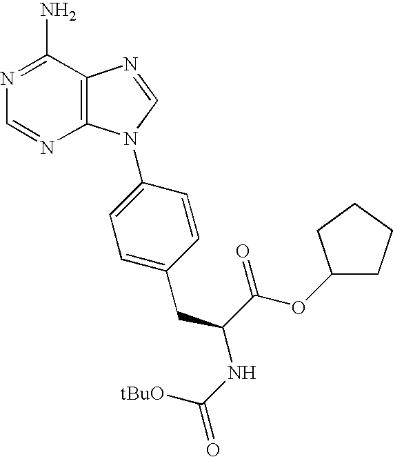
C12=C(C(N)=NC=N1)N=CN2C1=CC=C(CC(C(OC2CCCC2)=O)NC(=O)[tBuO])C=C1
